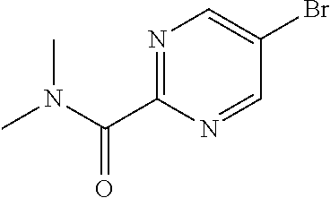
N1=C(C(=O)N(C)C)N=CC(Br)=C1
